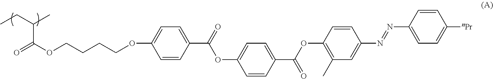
O=C(OCCCCOC1=CC=C(C(=O)OC2=CC=C(C(OC3=C(C)C=C(N=NC4=CC=C([nPr])C=C4)C=C3)=O)C=C2)C=C1)C(CC)C
